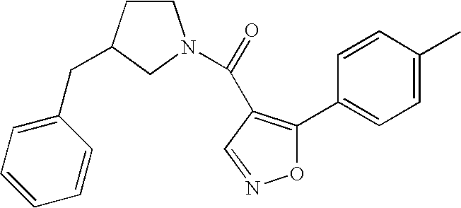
C1CC(CC2=CC=CC=C2)CN1C(=O)C1=C(C2=CC=C(C)C=C2)ON=C1
